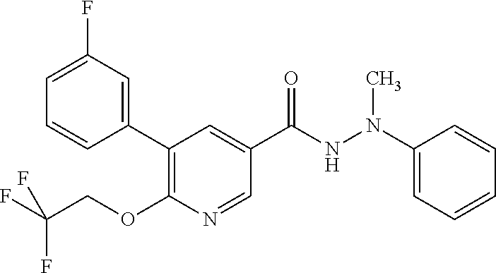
C1(C2=CC(F)=CC=C2)=C(OCC(F)(F)F)N=CC(C(NN(C2=CC=CC=C2)C)=O)=C1
